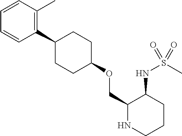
C1=CC(C)=C(C2CCC(OCC3NCCCC3NS(C)(=O)=O)CC2)C=C1
